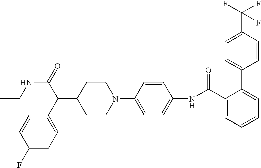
C1=CC(C2=CC=CC=C2C(NC2=CC=C(N3CCC(C(C4=CC=C(F)C=C4)C(NCC)=O)CC3)C=C2)=O)=CC=C1C(F)(F)F
